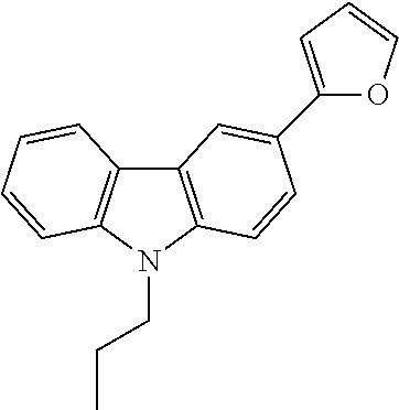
C12=C(N(CCC)C3=C1C=C(C1=CC=CO1)C=C3)C=CC=C2
